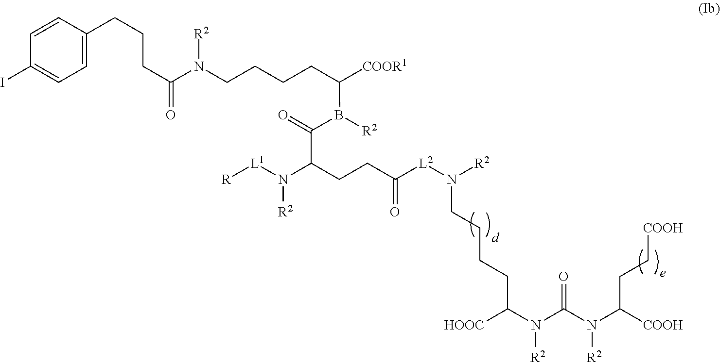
C(C(=O)B([R2])C(CCCCN(C(=O)CCCC1=CC=C(I)C=C1)[R2])[COOR1])(CCC([L2]N(CCCCC(N(C(N(C(CC[COOH])[COOH])[R2])=O)[R2])[HOOC])[R2])=O)N([R2])[L1][R]
